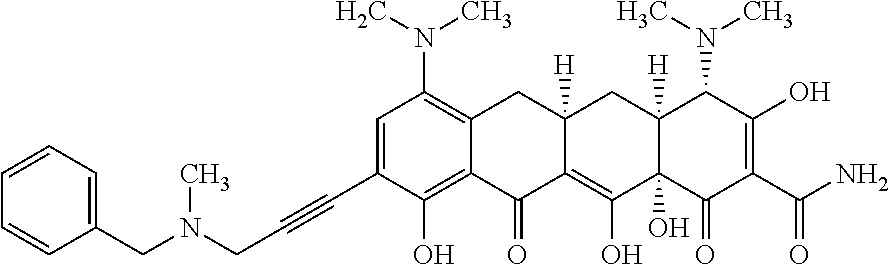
C1=C(C#CCN(CC2=CC=CC=C2)C)C(O)=C2C(=C1N(C)C)CC1([H])C(=C(O)C3(O)C([H])(C1)C(N(C)C)C(O)=C(C(N)=O)C3=O)C2=O
